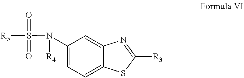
[R5]S(=O)(=O)N([R4])C1=CC=C2C(=C1)N=C([R3])S2
